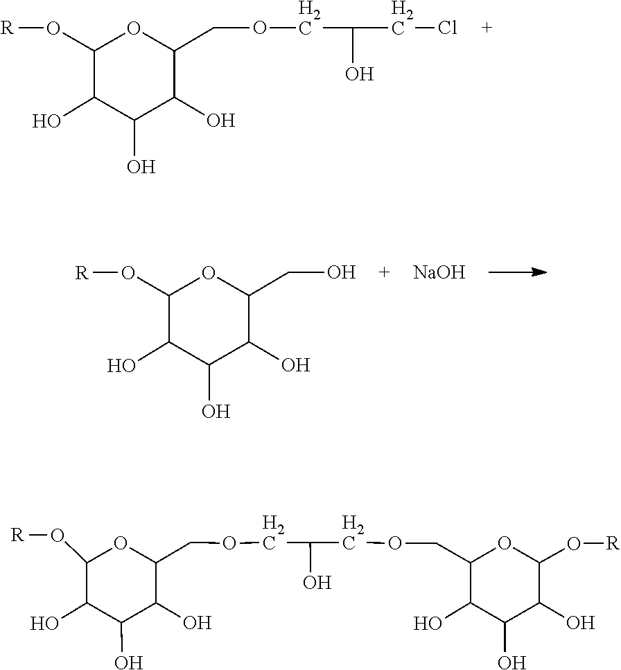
C1(O)C(O)C(O)C(COCC(COCC2C(O)C(O)C(O)C(O[R])O2)O)OC1O[R].C1(O)C(O)C(O)C(COCC(O)CCl)OC1O[R].C1(O)C(O)C(O)C(CO)OC1O[R].[NaOH]
